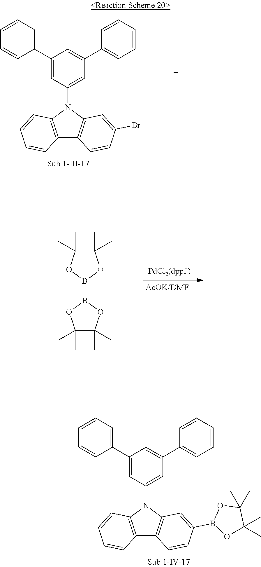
C12=C(N(C3=CC(C4=CC=CC=C4)=CC(C4=CC=CC=C4)=C3)C3=C1C=CC(B1OC(C)(C)C(C)(C)O1)=C3)C=CC=C2.C12=C(N(C3=CC(C4=CC=CC=C4)=CC(C4=CC=CC=C4)=C3)C3=C1C=CC(Br)=C3)C=CC=C2.C1(C)(C)C(C)(C)OB(B2OC(C)(C)C(C)(C)O2)O1
